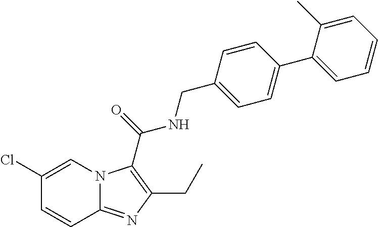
C1(Cl)=CN2C(=NC(CC)=C2C(=O)NCC2=CC=C(C3=CC=CC=C3C)C=C2)C=C1
